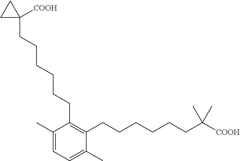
C1=C(C)C(CCCCCCC2([COOH])CC2)=C(CCCCCCC(C)(C)[COOH])C(C)=C1
